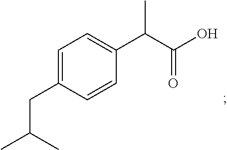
C1=C(CC(C)C)C=CC(C(C(O)=O)C)=C1
